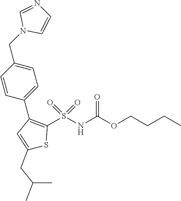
C1=CC(C2=C(S(NC(OCCCC)=O)(=O)=O)SC(CC(C)C)=C2)=CC=C1CN1C=CN=C1
